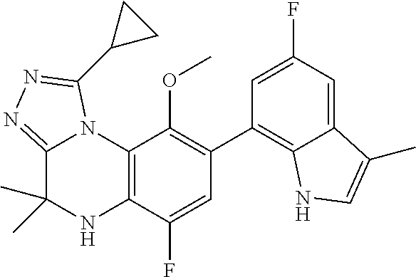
C1(C2=C3C(=CC(F)=C2)C(C)=CN3)=C(OC)C2=C(C(F)=C1)NC(C)(C)C1=NN=C(C3CC3)N21
